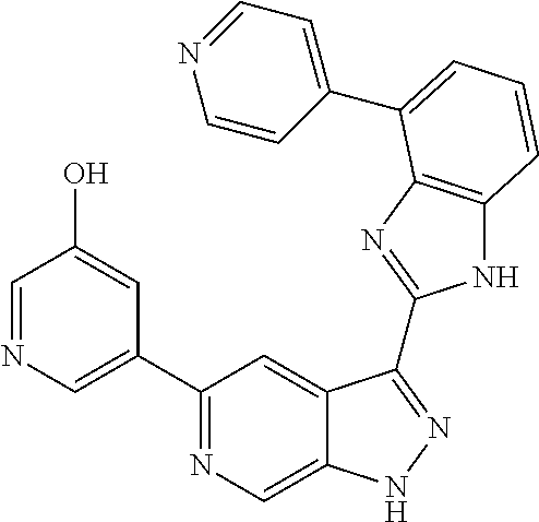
C1(C2=NC=C3C(=C2)C(C2=NC4=C(N2)C=CC=C4C2=CC=NC=C2)=NN3)=CN=CC(O)=C1
